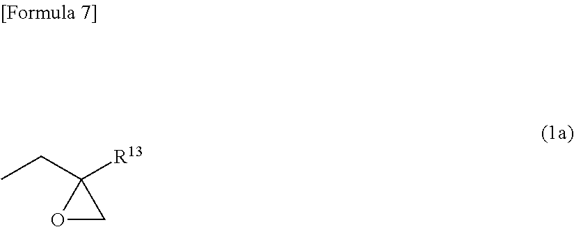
CCC1([R13])OC1
